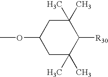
C1(OC)CC(C)(C)C([R30])C(C)(C)C1
